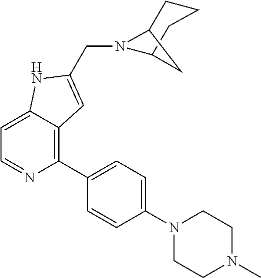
C1=C2C(=C(C3=CC=C(N4CCN(C)CC4)C=C3)N=C1)C=C(CN1C3CCCC1C3)N2
